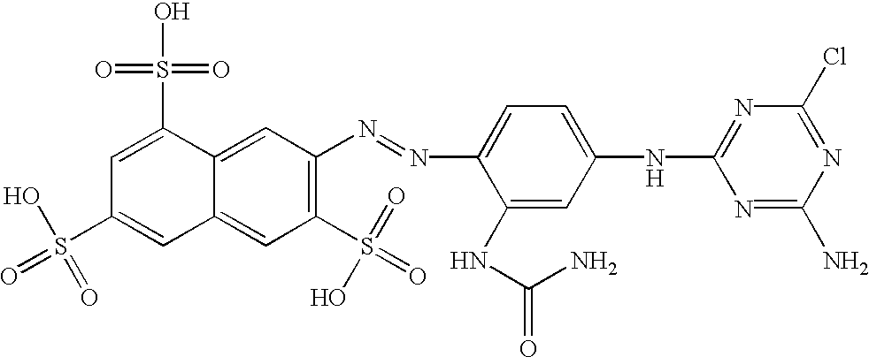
N(=NC1=CC=C(NC2=NC(Cl)=NC(N)=N2)C=C1NC(=O)N)C1=C(S(=O)(=O)O)C=C2C(=C1)C(S(O)(=O)=O)=CC(S(=O)(O)=O)=C2
